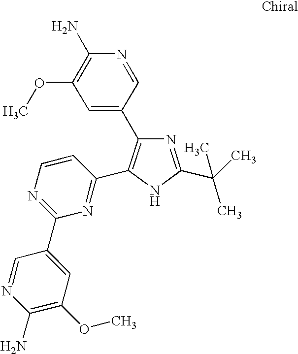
N1=C(C(C)(C)C)NC(C2=NC(C3=CC(OC)=C(N)N=C3)=NC=C2)=C1C1=CC(OC)=C(N)N=C1
